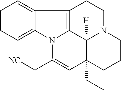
C1=C2C(=CC=C1)C1=C3N2C(C[NC])=CC2(CC)C3([H])N(CC1)CCC2
